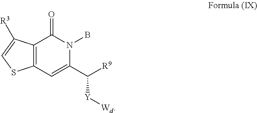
C12=C(C=C(C([R9])[Y][Wd])N(B)C1=O)SC=C2[R3]
